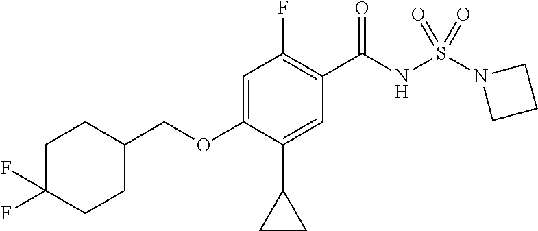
C1=C(OCC2CCC(F)(F)CC2)C(C2CC2)=CC(C(NS(N2CCC2)(=O)=O)=O)=C1F
